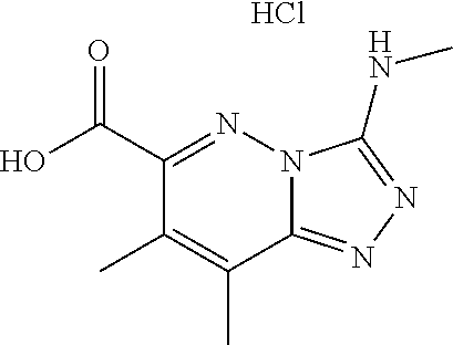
C1(C(=O)O)=NN2C(=NN=C2NC)C(C)=C1C.Cl
